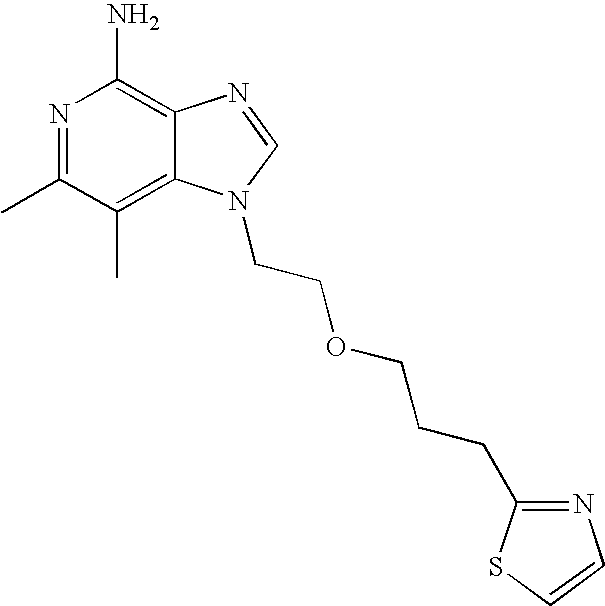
N1=C(C)C(C)=C2C(=C1N)N=CN2CCOCCCC1=NC=CS1
